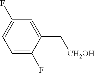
C1=C(F)C(C[CH2OH])=CC(F)=C1
